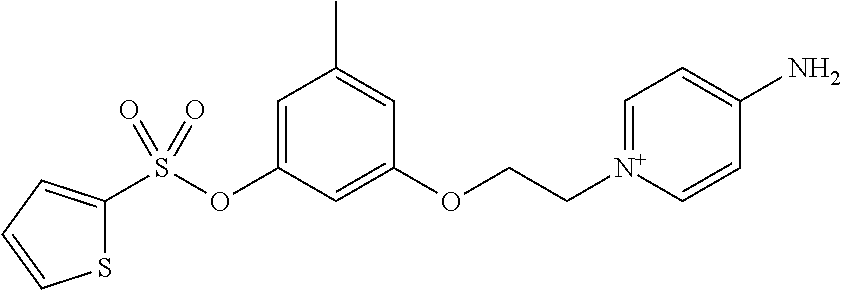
S1C(S(OC2=CC(C)=CC(OCC[N+]3=CC=C(N)C=C3)=C2)(=O)=O)=CC=C1
